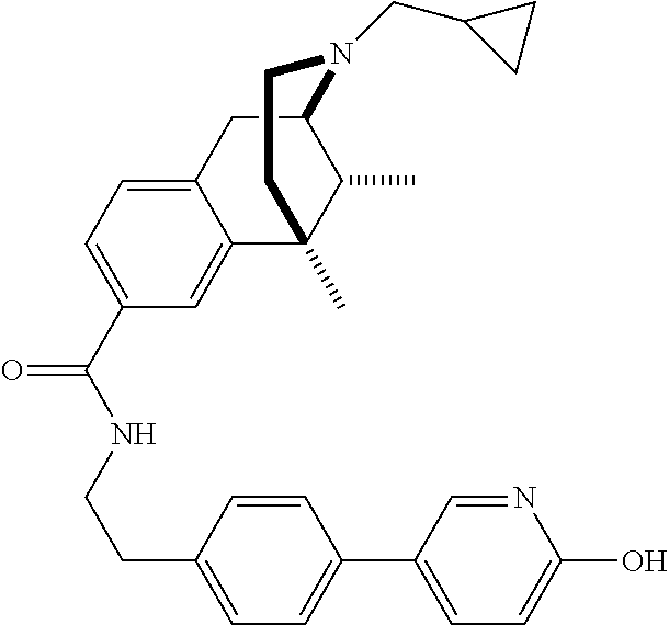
C1(C(NCCC2=CC=C(C3=CC=C(O)N=C3)C=C2)=O)=CC=C2C(=C1)C1(C)CCN(CC3CC3)C(C2)C1C
